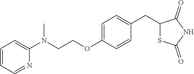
N(CCOC1=CC=C(CC2SC(=O)NC2=O)C=C1)(C)C1=CC=CC=N1
